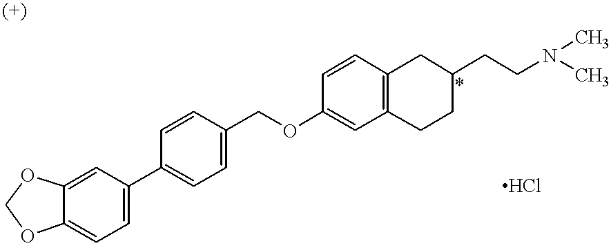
C1=C2C(=CC=C1C1=CC=C(COC3=CC4=C(C=C3)CC(CCN(C)C)CC4)C=C1)OCO2
